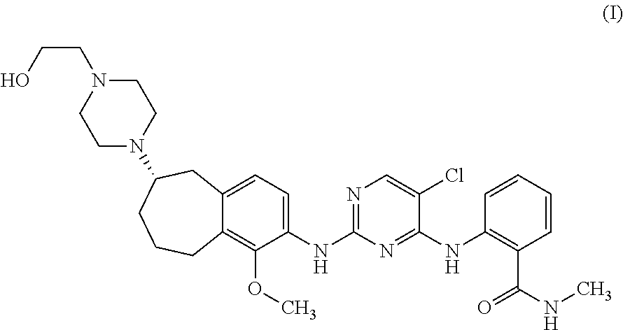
C1(NC2=NC=C(Cl)C(NC3=C(C(NC)=O)C=CC=C3)=N2)=CC=C2C(=C1OC)CCCC(N1CCN(CCO)CC1)C2
